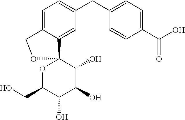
C1=C2C(=CC(CC3=CC=C(C(O)=O)C=C3)=C1)C1(OC(CO)C(O)C(O)C1O)OC2
